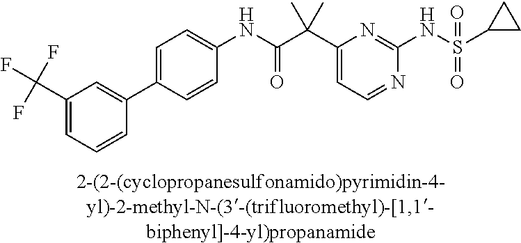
N1=CC=C(C(C(NC2=CC=C(C3=CC(C(F)(F)F)=CC=C3)C=C2)=O)(C)C)N=C1NS(=O)(=O)C1CC1
